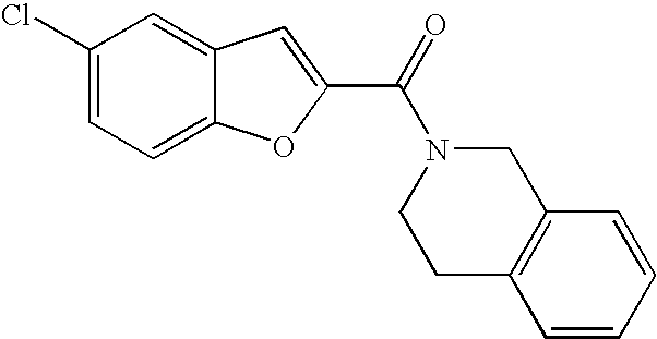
C1(Cl)=CC=C2C(=C1)C=C(C(=O)N1CCC3=C(C1)C=CC=C3)O2
